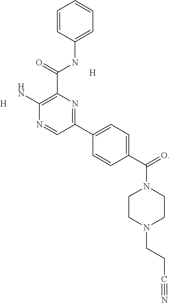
[H].[H].C1=CC(NC(=O)C2=C(N)N=CC(C3=CC=C(C(=O)N4CCN(CCC#N)CC4)C=C3)=N2)=CC=C1
